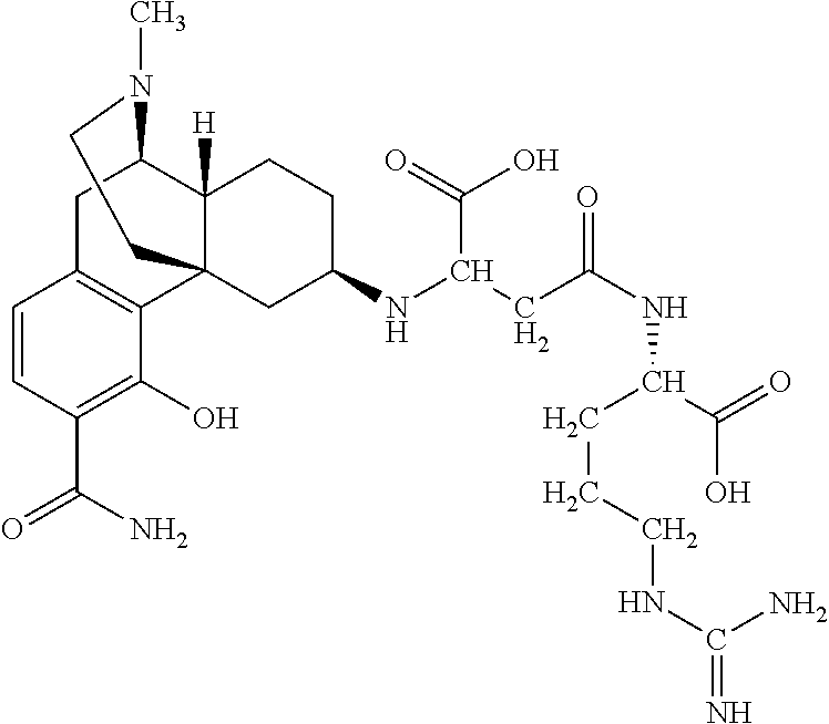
C1=CC(C(N)=O)=C(O)C2=C1CC1C3([H])C2(CC(NC(C(=O)O)CC(NC(C(=O)O)CCCNC(=N)N)=O)CC3)CCN1C
